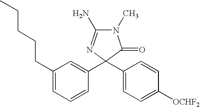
N1(C)C(N)=NC(C2=CC(CCCCC)=CC=C2)(C2=CC=C([OCHF2])C=C2)C1=O
